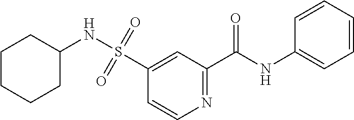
N1=C(C(NC2=CC=CC=C2)=O)C=C(S(=O)(=O)NC2CCCCC2)C=C1
